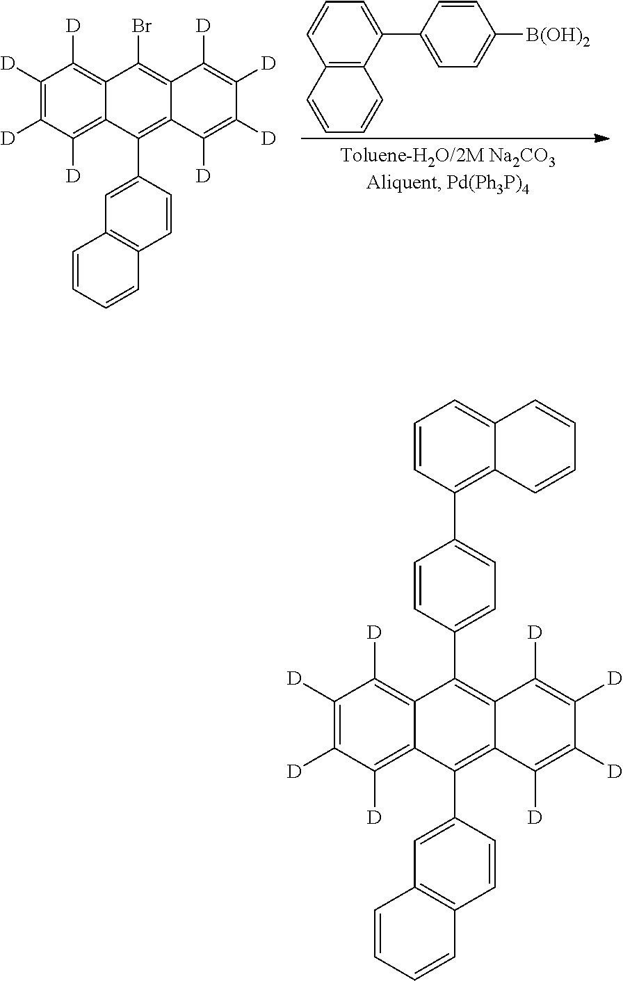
C1=CC2=C(C(C3=CC=C([B(OH)2])C=C3)=C1)C=CC=C2.C1([D])=C([D])C([D])=C2C(=C1[D])C(Br)=C1C(=C2C2=CC3=C(C=C2)C=CC=C3)C([D])=C([D])C([D])=C1[D].C1([D])=C([D])C([D])=C2C(=C1[D])C(C1=CC=C(C3=C4C(=CC=C3)C=CC=C4)C=C1)=C1C(=C2C2=CC3=C(C=C2)C=CC=C3)C([D])=C([D])C([D])=C1[D]
